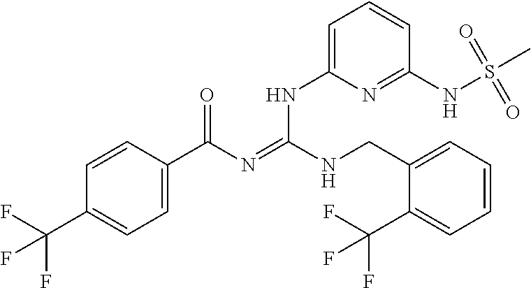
C1=CC(C(N=C(NCC2=CC=CC=C2C(F)(F)F)NC2=CC=CC(NS(C)(=O)=O)=N2)=O)=CC=C1C(F)(F)F
